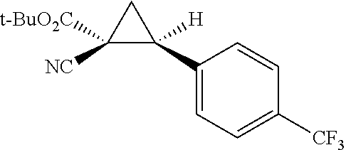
C1([NC])([t-BuO2C])C(C2=CC=C([CF3])C=C2)([H])C1
